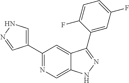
C1(C2=NC=C3C(=C2)C(C2=CC(F)=CC=C2F)=NN3)=CNN=C1
